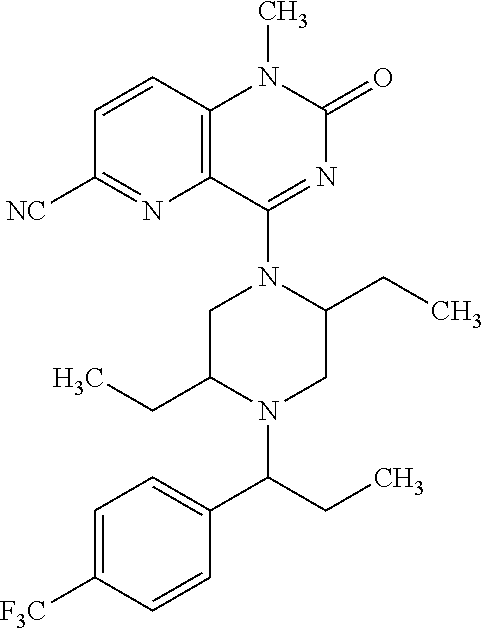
C1=CC2=C(N=C1[NC])C(N1CC(CC)N(C(CC)C3=CC=C([F3C])C=C3)CC1CC)=NC(=O)N2C
